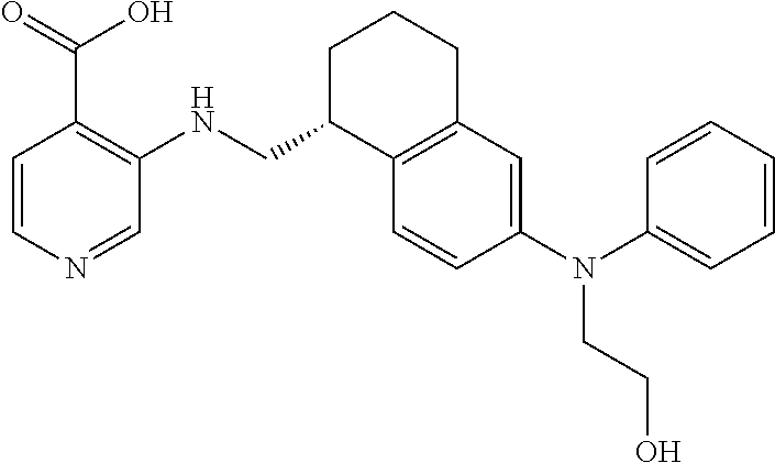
C1=CN=CC(NCC2C3=C(CCC2)C=C(N(C2=CC=CC=C2)CCO)C=C3)=C1C(=O)O
